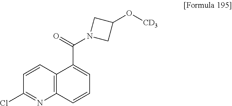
C12=C(C=CC(Cl)=N1)C(C(=O)N1CC(O[CD3])C1)=CC=C2
